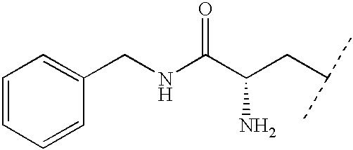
C1=CC=CC(CNC(C(CC(C)C)N)=O)=C1
